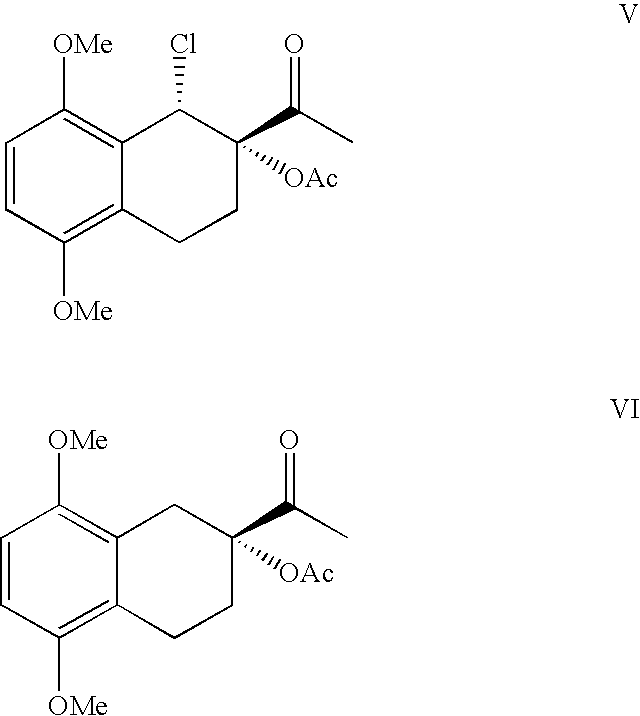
C1=CC([OMe])=C2C(=C1[OMe])C(Cl)C(C(C)=O)([OAc])CC2.C1=CC([OMe])=C2C(=C1[OMe])CC(C(C)=O)([OAc])CC2
